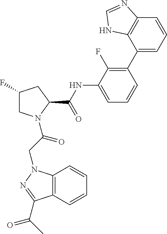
C12=C(N(CC(=O)N3CC(F)CC3C(NC3=CC=CC(C4=CC=CC5=C4NC=N5)=C3F)=O)N=C1C(C)=O)C=CC=C2
